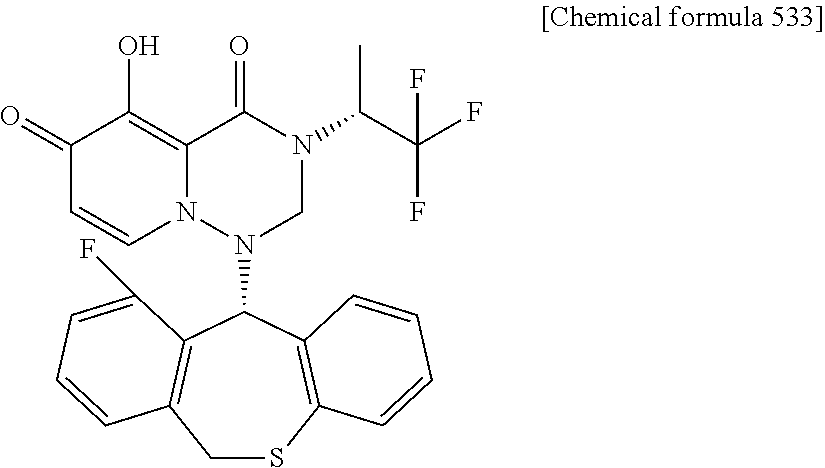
C1SC2=C(C(N3CN(C(C(F)(F)F)C)C(=O)C4=C(O)C(=O)C=CN34)C3=C1C=CC=C3F)C=CC=C2
